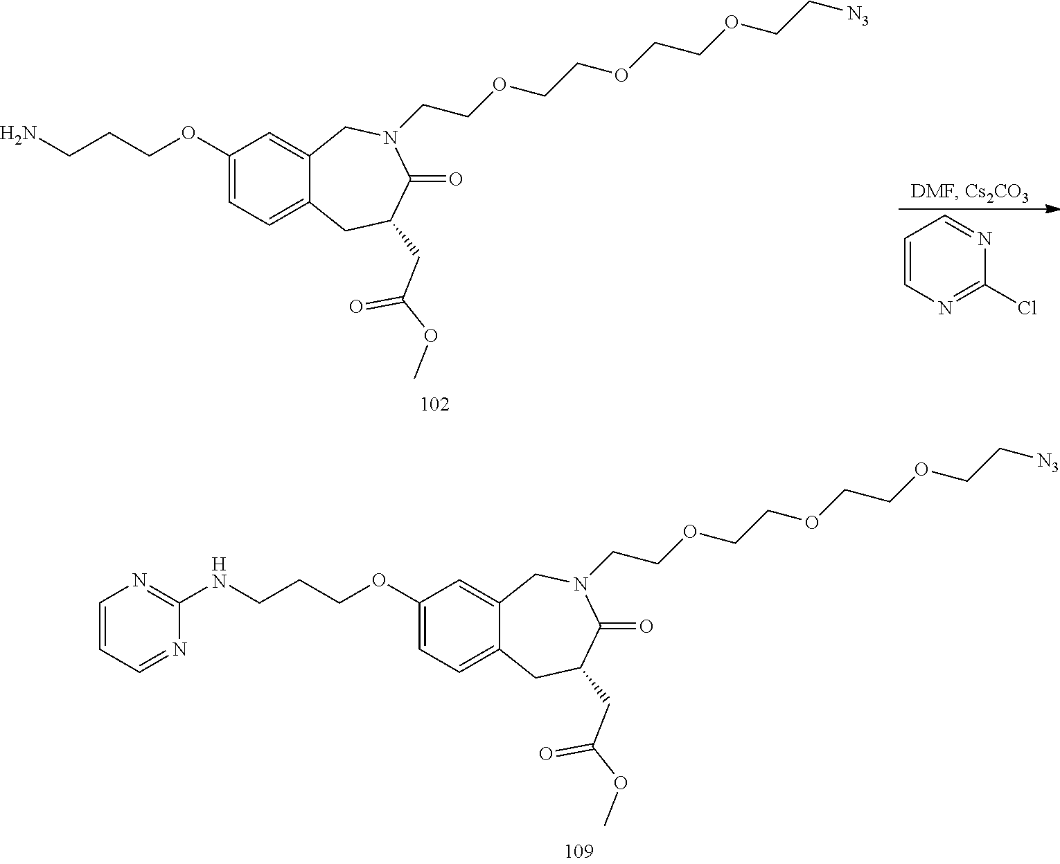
C1(OCCCNC2=NC=CC=N2)=CC=C2C(=C1)CN(CCOCCOCCOCC[N3])C(=O)C(CC(=O)OC)C2.C1(OCCCN)=CC=C2C(=C1)CN(CCOCCOCCOCC[N3])C(=O)C(CC(=O)OC)C2.C1=CN=C(Cl)N=C1
